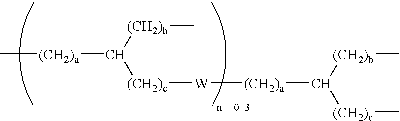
[(CH2)c]([W][(CH2)a]C([(CH2)c]C)[(CH2)b]C)C([(CH2)b]C)[(CH2)a]C
